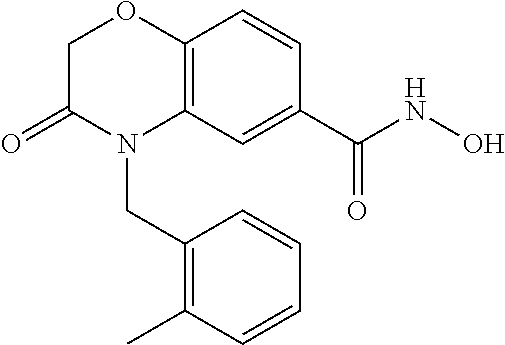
C1C(=O)N(CC2=C(C)C=CC=C2)C2=C(O1)C=CC(C(NO)=O)=C2
